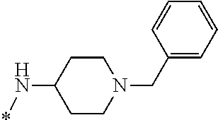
C1CC(N*)CCN1CC1=CC=CC=C1
